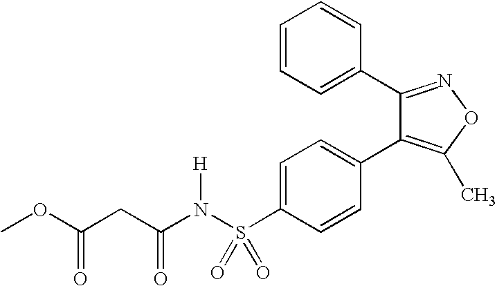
C1=C(S(N(C(CC(OC)=O)=O)[H])(=O)=O)C=CC(C2=C(C)ON=C2C2=CC=CC=C2)=C1
